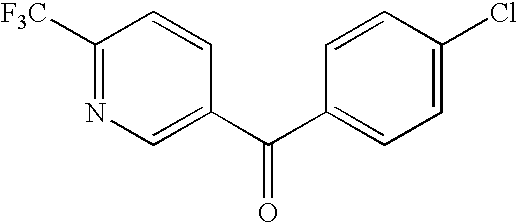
C1([F3C])=NC=C(C(C2=CC=C(Cl)C=C2)=O)C=C1
